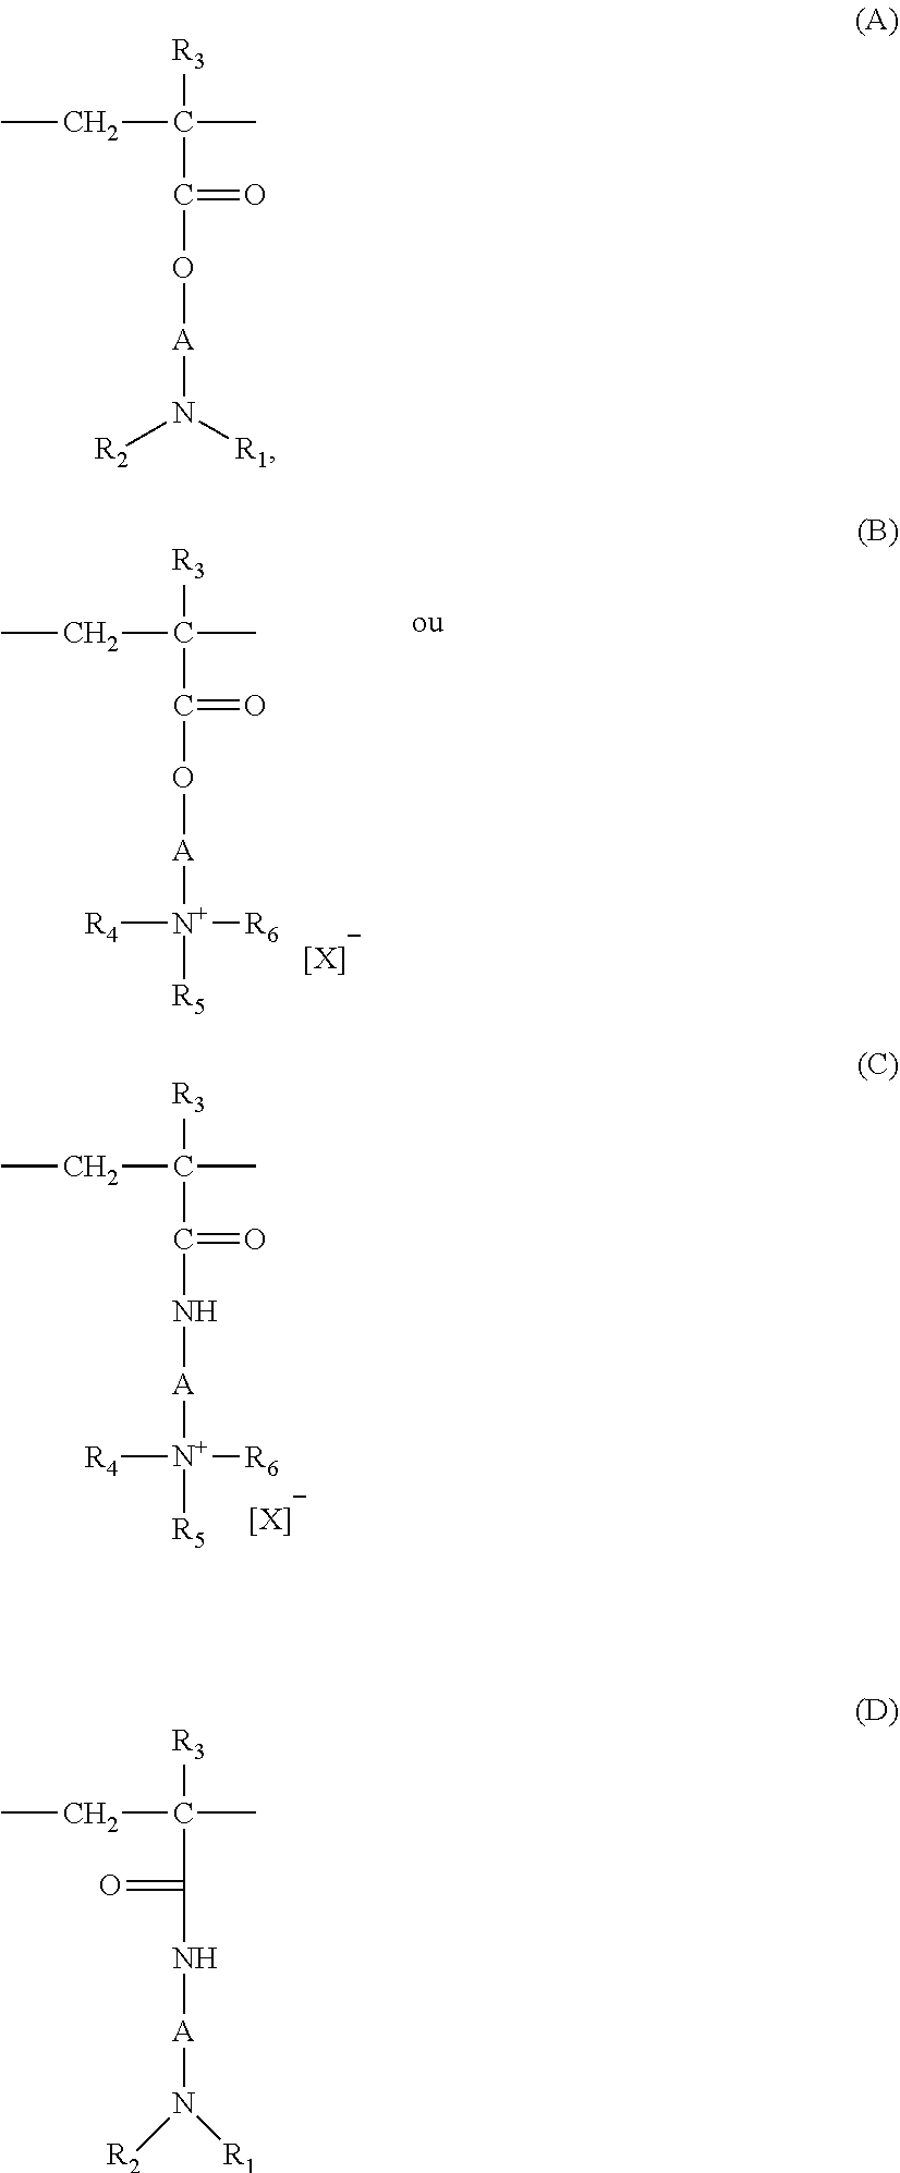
[R3]C(C)(CC)C(O[A][N+]([R5])([R4])[R6])=O.[[X]].[R3]C(C)(CC)C(N[A][N+]([R5])([R4])[R6])=O.[[X]].[R3]C(C)(CC)C(O[A]N([R2])[R1])=O.[R3]C(C)(CC)C(N[A]N([R2])[R1])=O
